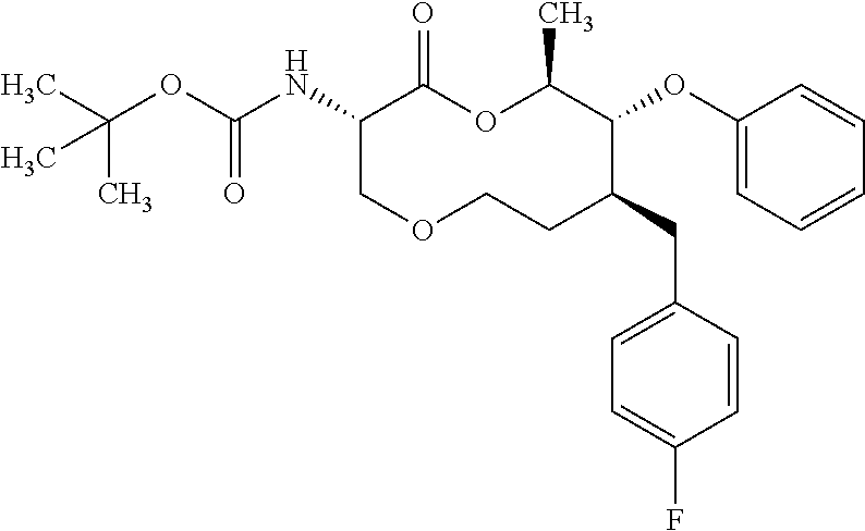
C1(NC(OC(C)(C)C)=O)COCCC(CC2=CC=C(F)C=C2)C(OC2=CC=CC=C2)C(C)OC1=O
